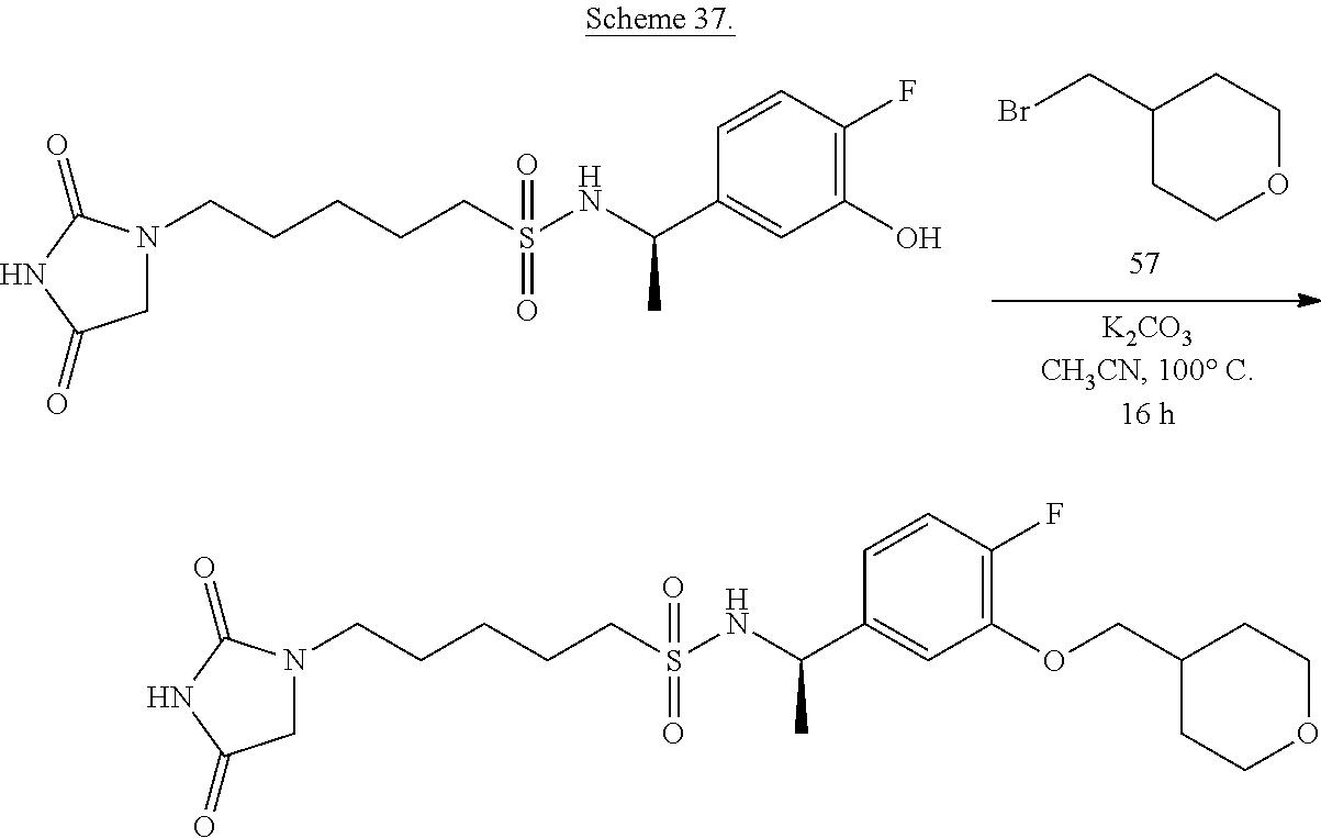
C1(CBr)CCOCC1.C1N(CCCCCS(NC(C2=CC(O)=C(F)C=C2)C)(=O)=O)C(=O)NC1=O.C1N(CCCCCS(NC(C2=CC(OCC3CCOCC3)=C(F)C=C2)C)(=O)=O)C(=O)NC1=O
